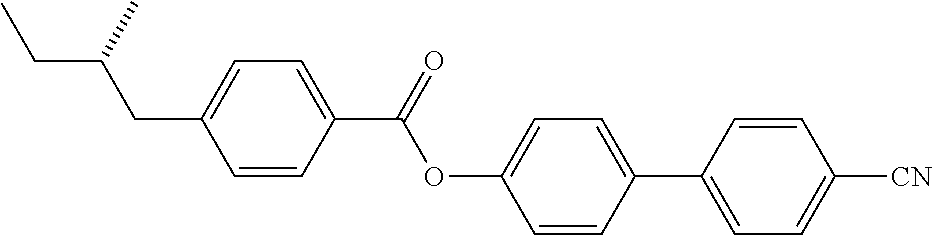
C1=C(C(OC2=CC=C(C3=CC=C([CN])C=C3)C=C2)=O)C=CC(CC(CC)C)=C1
